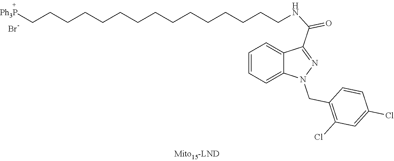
Br.C1=CC=C2C(=C1)C(C(NCCCCCCCCCCCCCCC[Ph3P])=O)=NN2CC1=C(Cl)C=C(Cl)C=C1
